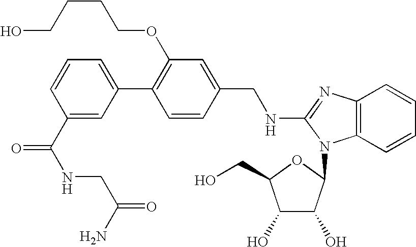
C1(C2=CC=CC(C(NCC(=O)N)=O)=C2)=C(OCCCCO)C=C(CNC2=NC3=C(C=CC=C3)N2C2C(O)C(O)C(CO)O2)C=C1
